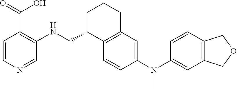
C1=CC2=C(C=C1N(C1=CC3=C(C=C1)C(CNC1=C(C(=O)O)C=CN=C1)CCC3)C)COC2
